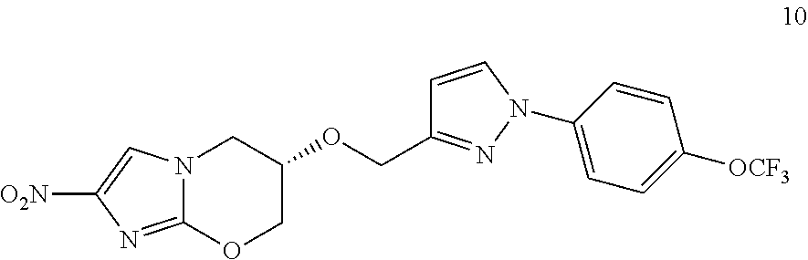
C12=NC([O2N])=CN1CC(OCC1=NN(C3=CC=C([OCF3])C=C3)C=C1)CO2
